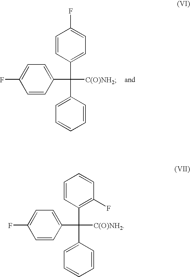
C1=CC(C([C(O)NH2])(C2=CC=C(F)C=C2)C2=CC=CC=C2)=CC=C1F.C1=CC(C([C(O)NH2])(C2=CC=C(F)C=C2)C2=CC=CC=C2)=C(F)C=C1
